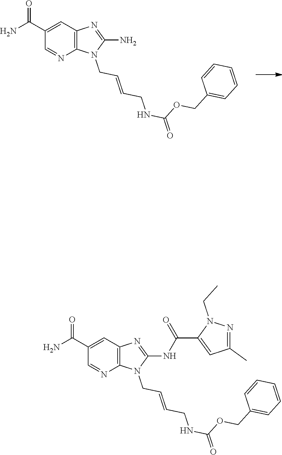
C12=C(C=C(C(N)=O)C=N1)N=C(NC(C1=CC(C)=NN1CC)=O)N2CC=CCNC(OCC1=CC=CC=C1)=O.C12=C(C=C(C(N)=O)C=N1)N=C(N)N2CC=CCNC(OCC1=CC=CC=C1)=O
